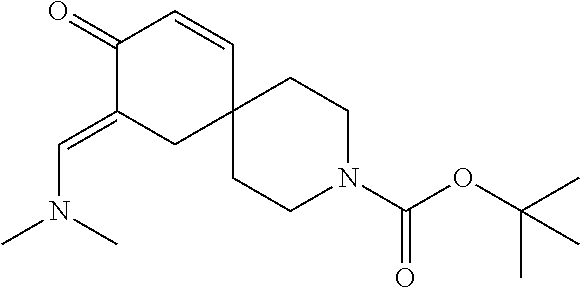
C1(=O)C(=CN(C)C)CC2(C=C1)CCN(C(OC(C)(C)C)=O)CC2
